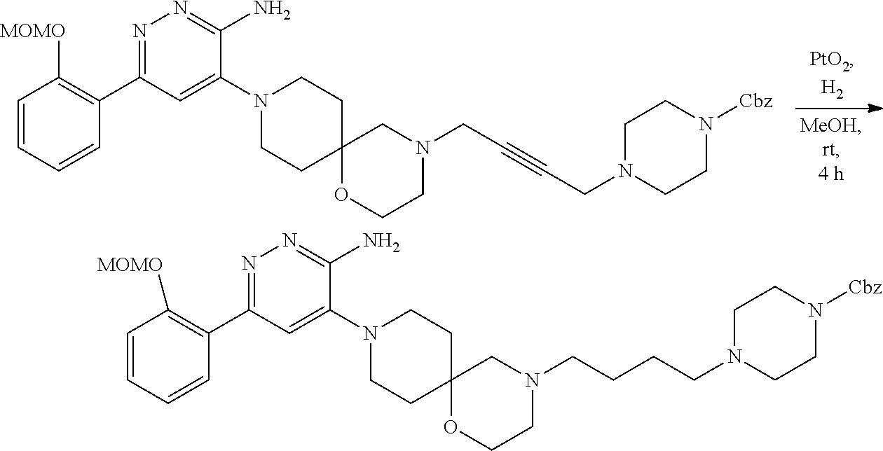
C1=CC=CC(C2=NN=C(N)C(N3CCC4(CC3)OCCN(CC#CCN3CCN([Cbz])CC3)C4)=C2)=C1[MOMO].C1=CC=CC(C2=NN=C(N)C(N3CCC4(CC3)OCCN(CCCCN3CCN([Cbz])CC3)C4)=C2)=C1[MOMO]
